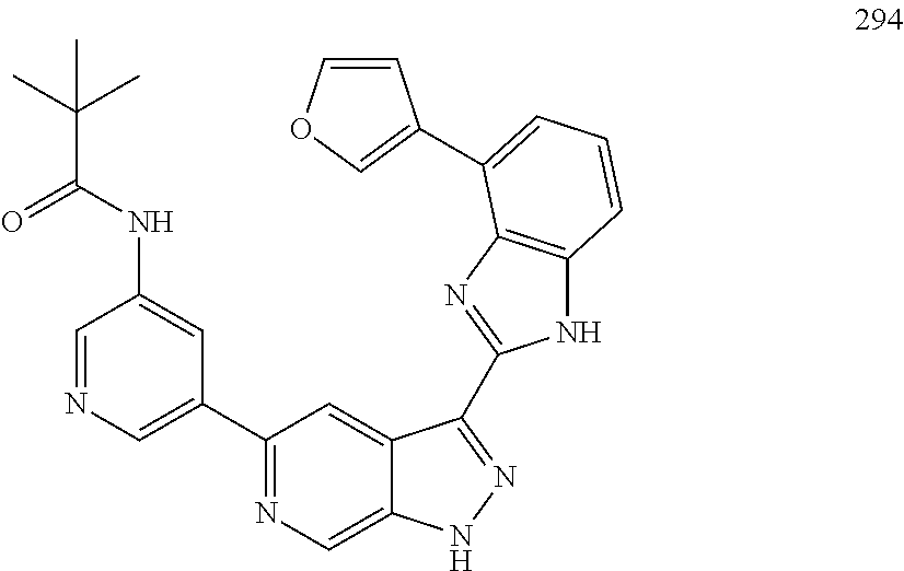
C1=NC=C(C2=NC=C3C(=C2)C(C2=NC4=C(N2)C=CC=C4C2=COC=C2)=NN3)C=C1NC(C(C)(C)C)=O
